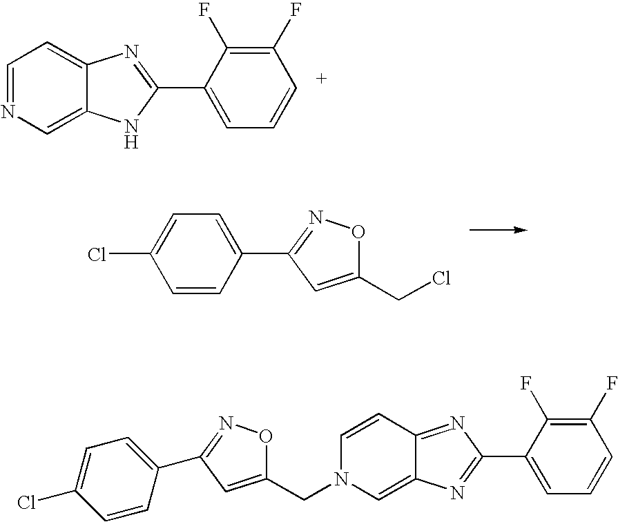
C1(F)=C(F)C(C2=NC3=CC=NC=C3N2)=CC=C1.C1=C(Cl)C=CC(C2=NOC(CCl)=C2)=C1.C1(F)=C(F)C(C2=NC3=CN(CC4=CC(C5=CC=C(Cl)C=C5)=NO4)C=CC3=N2)=CC=C1
